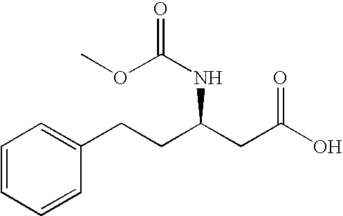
C1(CCC(CC(O)=O)NC(=O)OC)=CC=CC=C1
